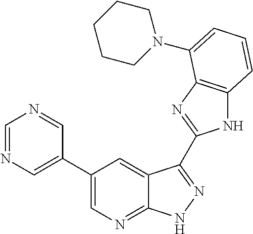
C1(C2=CN=CN=C2)=CN=C2C(=C1)C(C1=NC3=C(N1)C=CC=C3N1CCCCC1)=NN2
